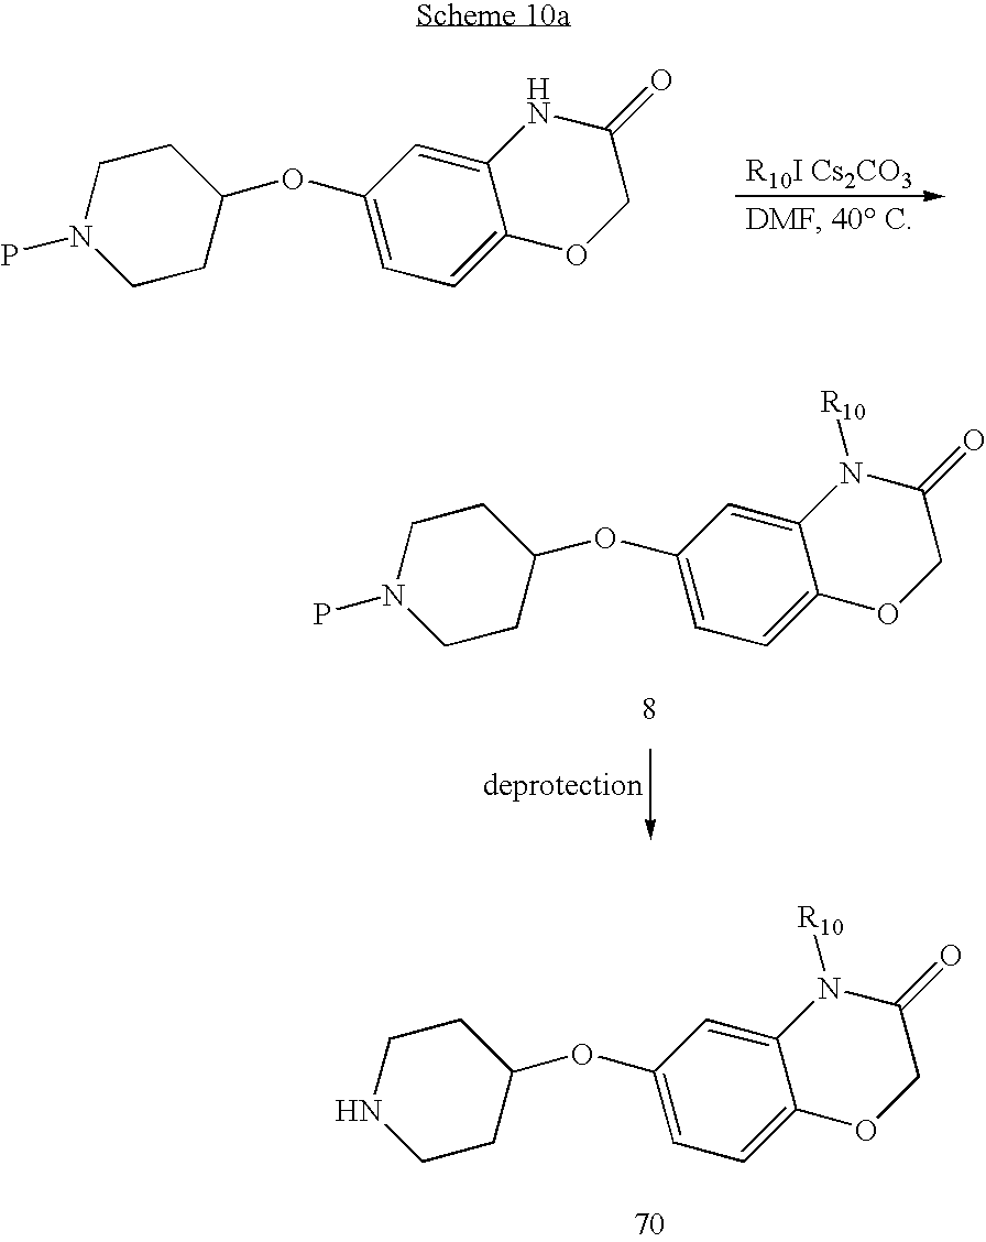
O(C1CCN(P)CC1)C1=CC=C2C(=C1)NC(=O)CO2.O(C1CCN(P)CC1)C1=CC=C2C(=C1)N([R10])C(=O)CO2.O(C1CCNCC1)C1=CC=C2C(=C1)N([R10])C(=O)CO2
